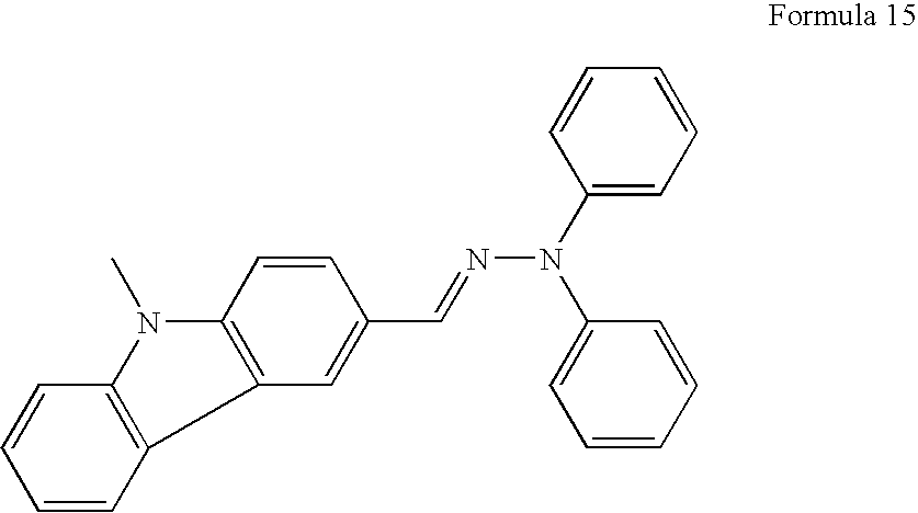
C1=CC2=C(C=C1)N(C)C1=C2C=C(C=NN(C2=CC=CC=C2)C2=CC=CC=C2)C=C1
